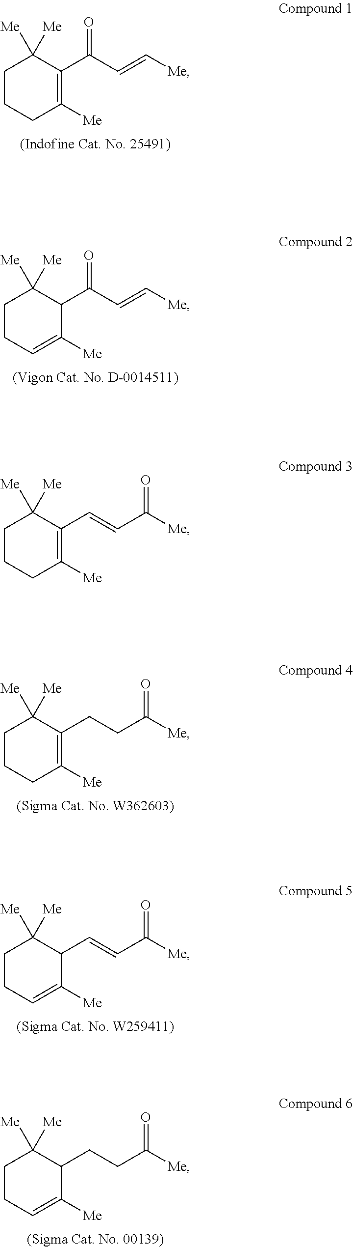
C1(C(C=C[Me])=O)=C([Me])CCCC1([Me])[Me].C1(C(C=C[Me])=O)C([Me])([Me])CCC=C1[Me].C1(C=CC([Me])=O)=C([Me])CCCC1([Me])[Me].C1(CCC([Me])=O)=C([Me])CCCC1([Me])[Me].C1(C=CC([Me])=O)C([Me])([Me])CCC=C1[Me].C1(CCC([Me])=O)C([Me])([Me])CCC=C1[Me]
